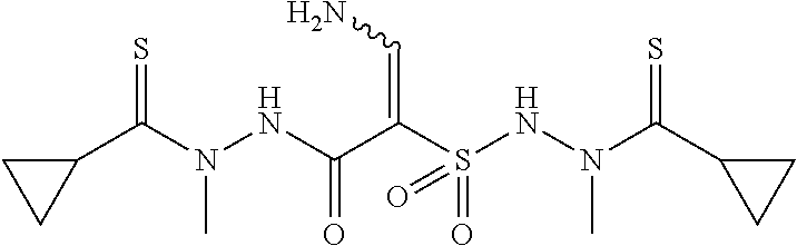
C1(C(N(NC(C(S(NN(C(C2CC2)=S)C)(=O)=O)=CN)=O)C)=S)CC1
